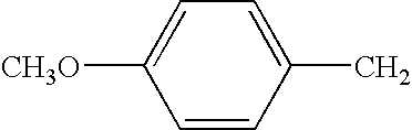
C1(C)=CC=C([CH3O])C=C1
